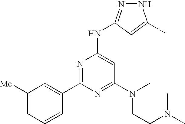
N1N=C(NC2=CC(N(CCN(C)C)C)=NC(C3=CC([Me])=CC=C3)=N2)C=C1C
